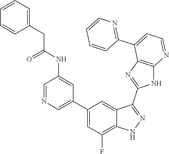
C1=NC=C(C2=CC(F)=C3C(=C2)C(C2=NC4=C(N2)N=CC=C4C2=NC=CC=C2)=NN3)C=C1NC(CC1=CC=CC=C1)=O
